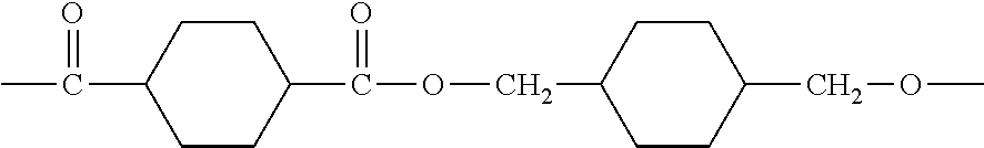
C1CC(C(=O)OCC2CCC(COC)CC2)CCC1C(=O)C
